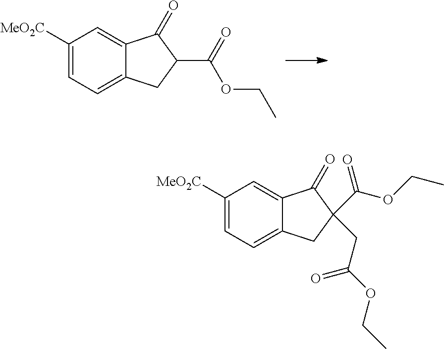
C1([MeO2C])=CC=C2C(=C1)C(=O)C(C(=O)OCC)C2.C1([MeO2C])=CC=C2C(=C1)C(=O)C(C(=O)OCC)(CC(OCC)=O)C2
